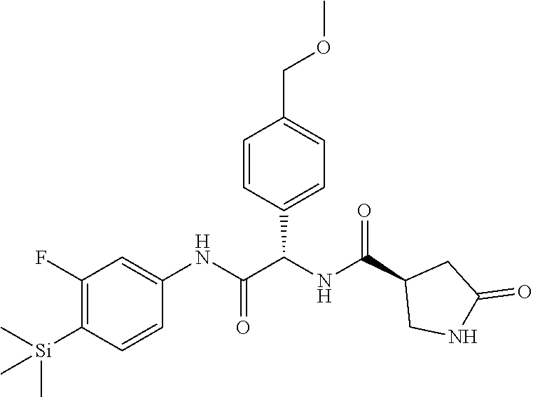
C1(F)=C([Si](C)(C)C)C=CC(NC(=O)C(NC(C2CNC(=O)C2)=O)C2=CC=C(COC)C=C2)=C1
